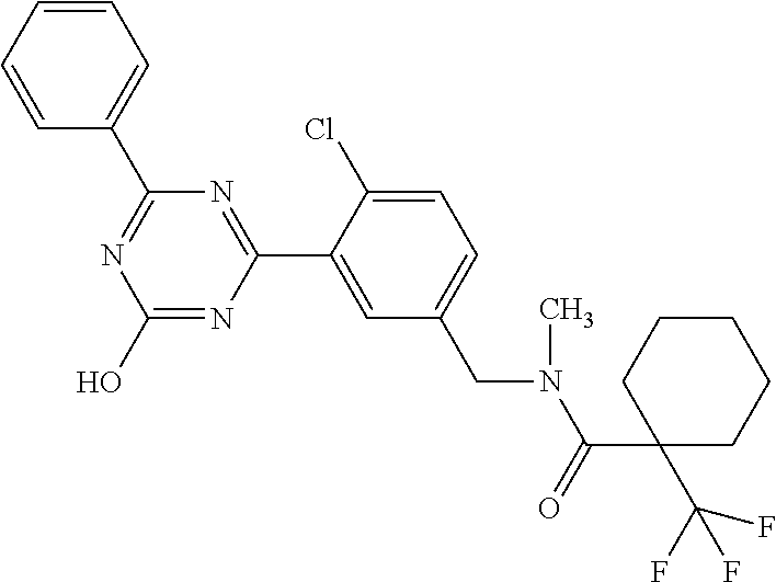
N1=C(C2=CC=CC=C2)N=C(C2=CC(CN(C(C3(C(F)(F)F)CCCCC3)=O)C)=CC=C2Cl)N=C1O
